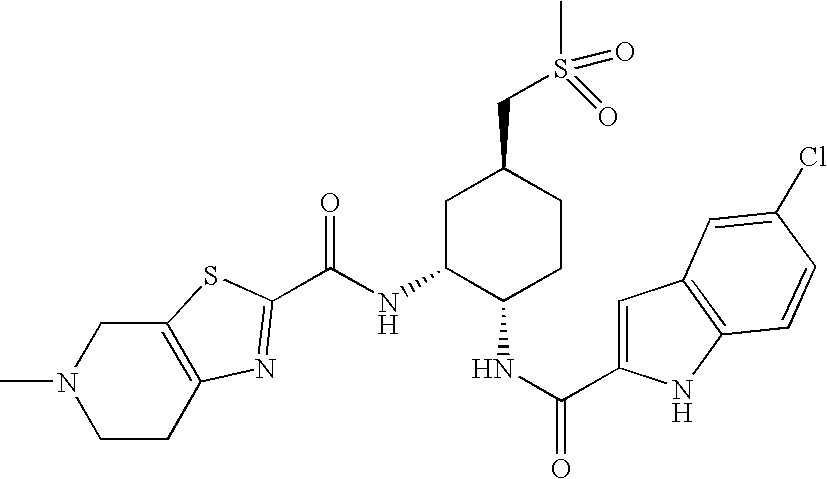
C1C2=C(CN(C)C1)SC(C(NC1C(NC(=O)C3=CC4=C(N3)C=CC(Cl)=C4)CCC(CS(C)(=O)=O)C1)=O)=N2
